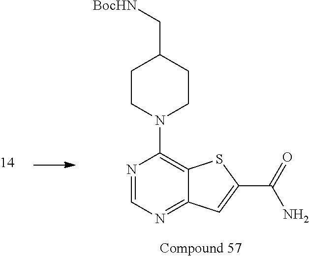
C1CN(C2=C3C(=NC=N2)C=C(C(=O)N)S3)CCC1C[BocHN]
